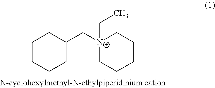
C1CCCC(C[N+]2(CC)CCCCC2)C1
